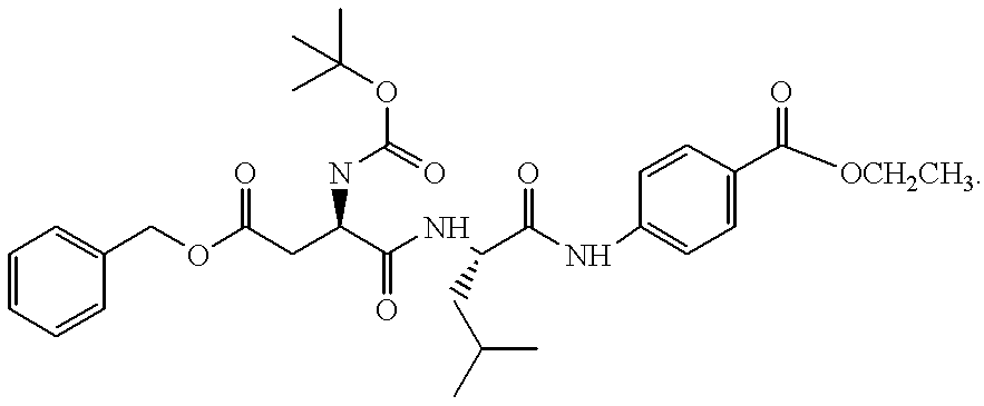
O(C(CC(C(NC(C(NC1=CC=C(C(=O)[OCH2CH3])C=C1)=O)CC(C)C)=O)NC(OC(C)(C)C)=O)=O)CC1=CC=CC=C1
